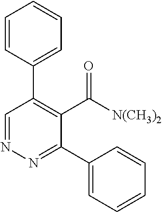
N1=CC(C2=CC=CC=C2)=C(C(=O)[N(CH3)2])C(C2=CC=CC=C2)=N1
